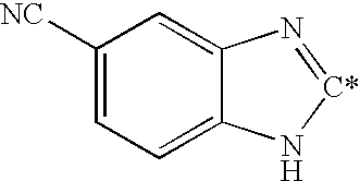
C1([NC])=CC=C2C(=C1)N=[C*]N2
